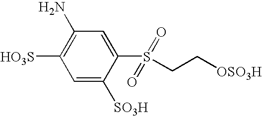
C1=C([SO3H])C(S(CC[OSO3H])(=O)=O)=CC(N)=C1[HO3S]
